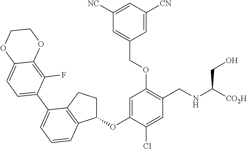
C1=C(OC2CCC3=C2C=CC=C3C2=CC=C3C(=C2F)OCCO3)C(Cl)=CC(CNC(CO)[CO2H])=C1OCC1=CC([NC])=CC([CN])=C1
